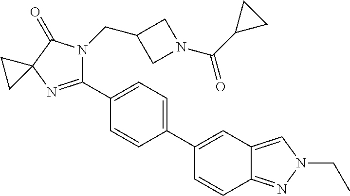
C1(C2=CC=C(C3=CC4=CN(CC)N=C4C=C3)C=C2)=NC2(C(=O)N1CC1CN(C(C3CC3)=O)C1)CC2
